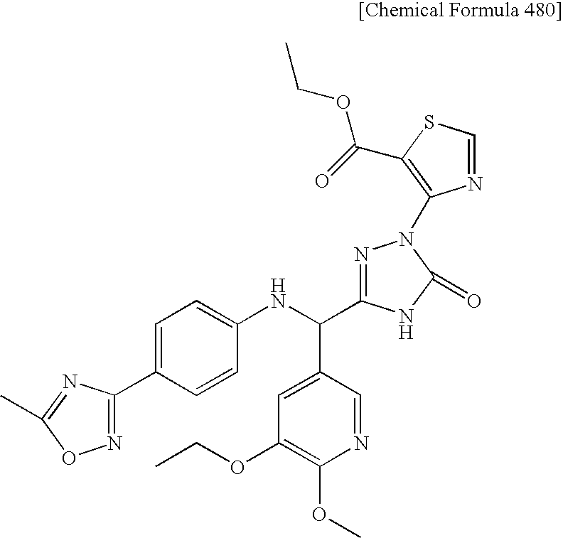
C1=C(C2=NOC(C)=N2)C=CC(NC(C2=CC(OCC)=C(OC)N=C2)C2=NN(C3=C(C(=O)OCC)SC=N3)C(=O)N2)=C1
